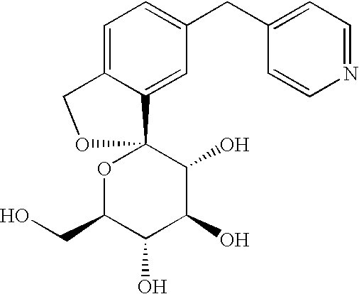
C1=C2C(=CC(CC3=CC=NC=C3)=C1)C1(OC(CO)C(O)C(O)C1O)OC2
